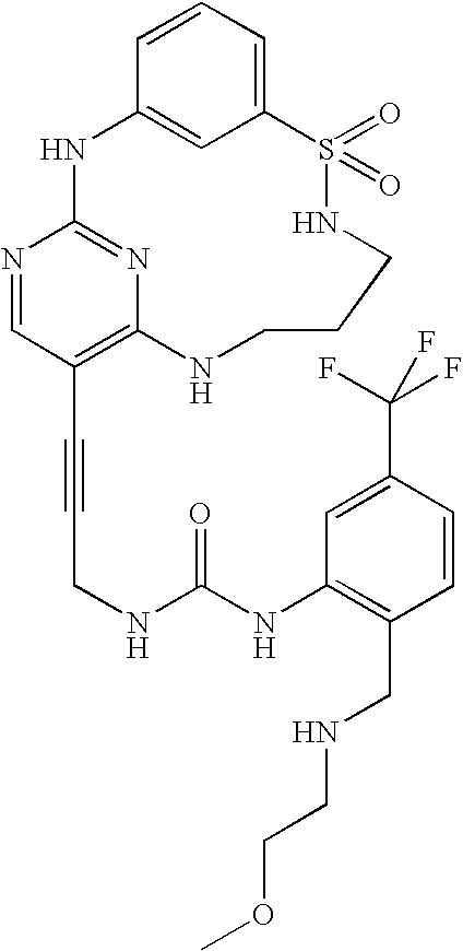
C1=CC=C2C=C1NC1=NC(=C(C#CCNC(NC3=C(CNCCOC)C=CC(C(F)(F)F)=C3)=O)C=N1)NCCCNS2(=O)=O
